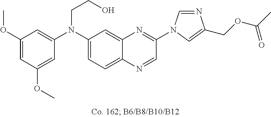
C1(OC)=CC(OC)=CC(N(C2=CC=C3C(=C2)N=C(N2C=NC(COC(C)=O)=C2)C=N3)CCO)=C1
